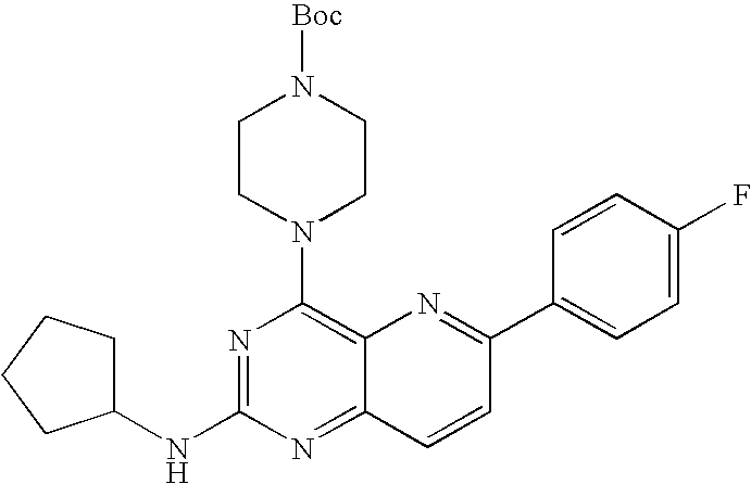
N1=C(NC2CCCC2)N=C2C(=C1N1CCN([Boc])CC1)N=C(C1=CC=C(F)C=C1)C=C2
